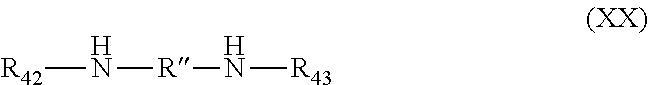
[R42]N[R]N[R43]
